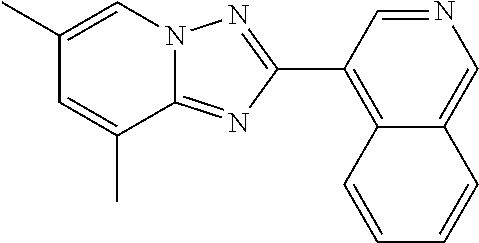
C1(C2=C3C(=CN=C2)C=CC=C3)=NN2C(=N1)C(C)=CC(C)=C2
